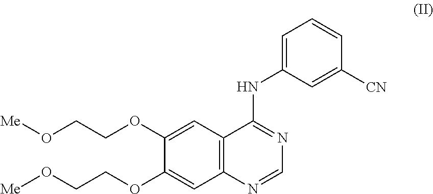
C12=C(C=C(OCCO[Me])C(OCCO[Me])=C1)C(NC1=CC=CC([CN])=C1)=NC=N2
